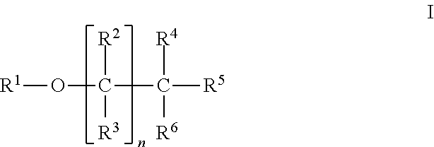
C(O[R1])([R2])([R3])C([R5])([R4])[R6]
